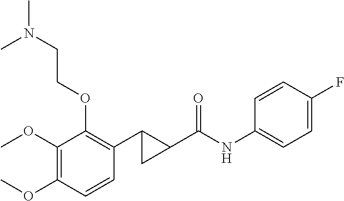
C1(OC)=C(OC)C=CC(C2C(C(NC3=CC=C(F)C=C3)=O)C2)=C1OCCN(C)C
